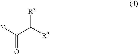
[R2]C(C(=O)[Y])[R3]
